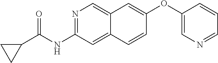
O(C1=CC2=CN=C(NC(=O)C3CC3)C=C2C=C1)C1=CN=CC=C1
